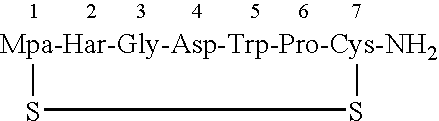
S1S[Mpa-Har-Gly-Asp-Trp-Pro-Cys-NH2]1
